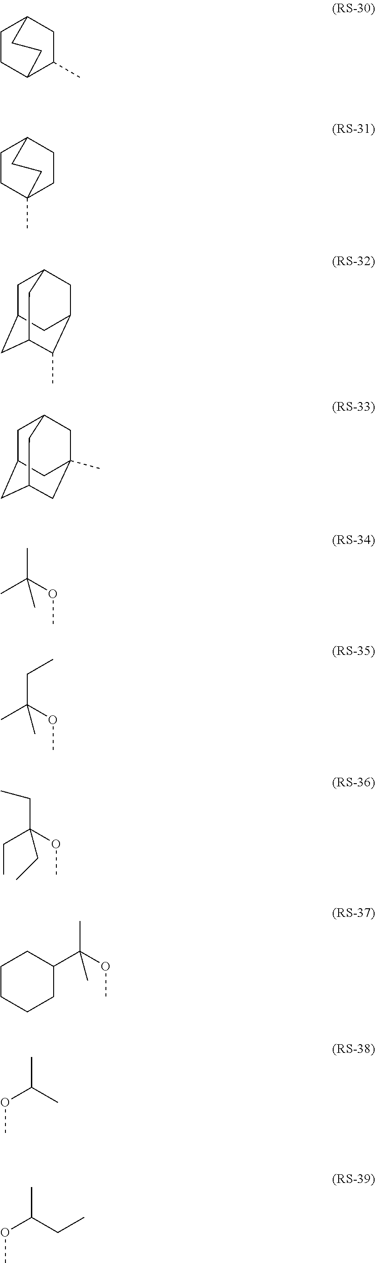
C1CC2C(C)CC1CC2.C1CC2(C)CCC1CC2.C1C2CC3C(C)C(CC1C3)C2.C1C2CC3CC(C)(CC1C3)C2.CC(OC)(C)C.C(C(OC)(C)C)C.C(C(OC)(CC)CC)C.CC(OC)(C1CCCCC1)C.O(C)C(C)C.O(C)C(C)CC
